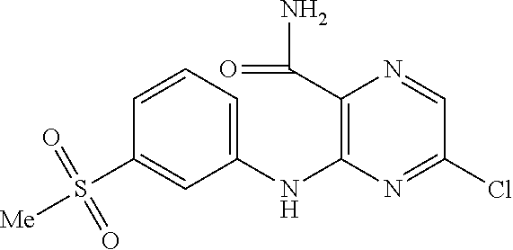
C1=CC=C(NC2=C(C(=O)N)N=CC(Cl)=N2)C=C1S([Me])(=O)=O
